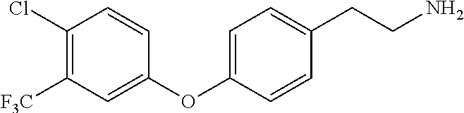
C1(Cl)=C([F3C])C=C(OC2=CC=C(CCN)C=C2)C=C1
